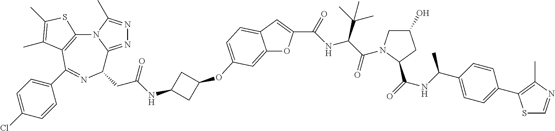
C1(C2=NC(CC(NC3CC(OC4=CC=C5C(=C4)OC(C(=O)NC(C(=O)N4CC(O)CC4C(=O)NC(C4=CC=C(C6=C(C)N=CS6)C=C4)C)C(C)(C)C)=C5)C3)=O)C3=NN=C(C)N3C3=C2C(C)=C(C)S3)=CC=C(Cl)C=C1
